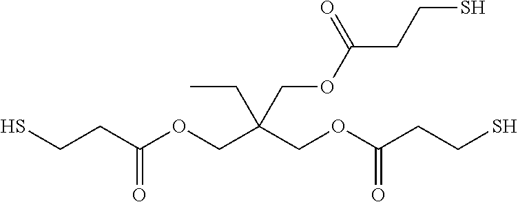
SCCC(OCC(COC(CCS)=O)(CC)COC(CCS)=O)=O
